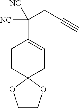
C1CC2(CC=C1C([NC])(CC#C)[NC])OCCO2
